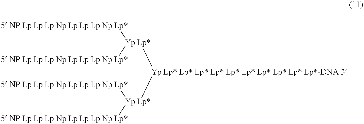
[5 NP Lp Lp Lp Np Lp Lp Lp Np Lp*][Yp Lp*]([5 NP Lp Lp Lp Np Lp Lp Lp Np Lp*])[Yp Lp* Lp* Lp* Lp* Lp* Lp* Lp* Lp* Lp* Lp*-DNA 3][Yp Lp*]([5 NP Lp Lp Lp Np Lp Lp Lp Np Lp*])[5 NP Lp Lp Lp Np Lp Lp Lp Np Lp*]
